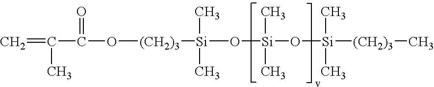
C=C(C)C(=O)O[(CH2)3][Si](C)(C)O[Si](C)(C)O[Si](C)(C)[(CH2)3]C
